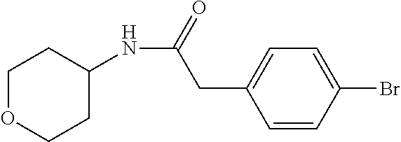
C1=CC(Br)=CC=C1CC(=O)NC1CCOCC1
